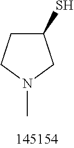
C1(S)CCN(C)C1
